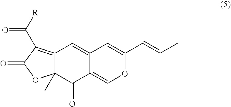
C12=C(C([R])=O)C(=O)OC1(C)C(=O)C1=COC(C=CC)=CC1=C2
